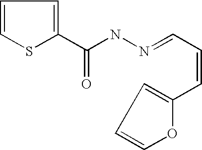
C1=CSC(C(NN=CC=CC2=CC=CO2)=O)=C1
